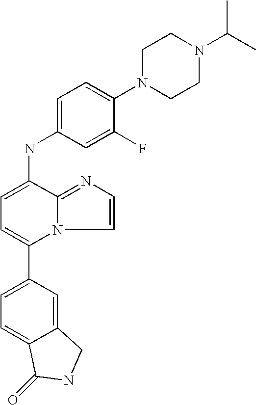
C1(C2=CC=C3C(=C2)CNC3=O)=CC=C(NC2=CC=C(N3CCN(C(C)C)CC3)C(F)=C2)C2=NC=CN12
